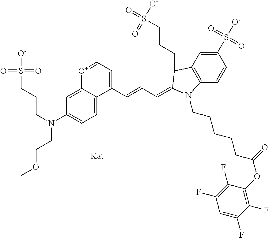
C1(S([O-])(=O)=O)=CC2=C(C=C1)N(CCCCCC(OC1=C(F)C(F)=CC(F)=C1F)=O)C(=CC=CC1=CC=[O+]C3=CC(N(CCCS([O-])(=O)=O)CCOC)=CC=C31)C2(C)CCCS(=O)([O-])=O
